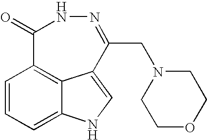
C1=CC=C2C3=C1C(=O)NN=C(CN1CCOCC1)C3=CN2
